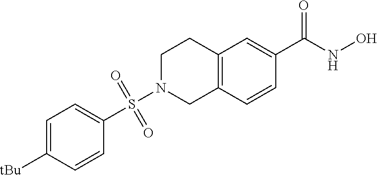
C12=C(C=CC(C(NO)=O)=C1)CN(S(C1=CC=C([tBu])C=C1)(=O)=O)CC2
